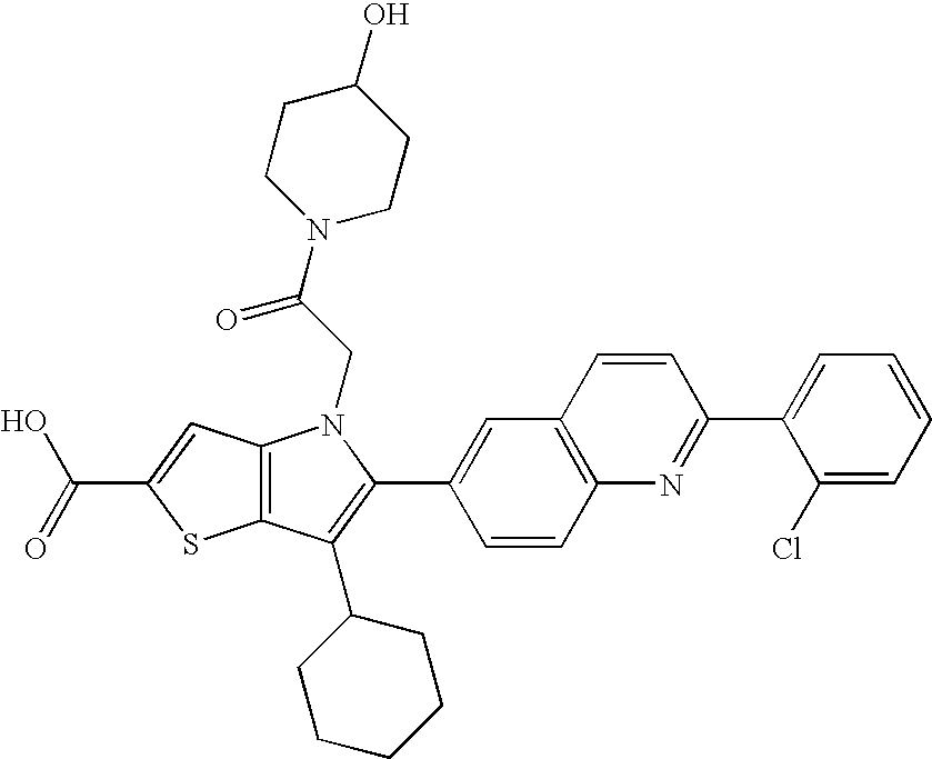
C(C1=CC2=C(S1)C(C1CCCCC1)=C(C1=CC3=C(C=C1)N=C(C1=CC=CC=C1Cl)C=C3)N2CC(=O)N1CCC(O)CC1)(=O)O
